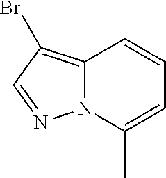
N12C(=C(Br)C=N1)C=CC=C2C
